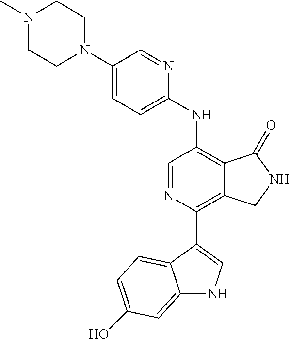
C1(N2CCN(C)CC2)=CC=C(NC2=C3C(=C(C4=CNC5=CC(O)=CC=C54)N=C2)CNC3=O)N=C1
